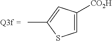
CC1=CC([CO2H])=CS1
